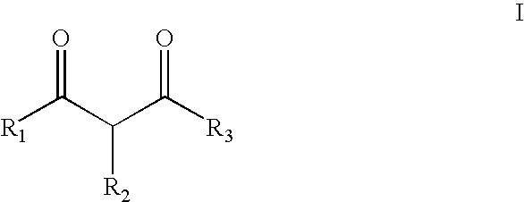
[R1]C(C(C([R3])=O)[R2])=O
